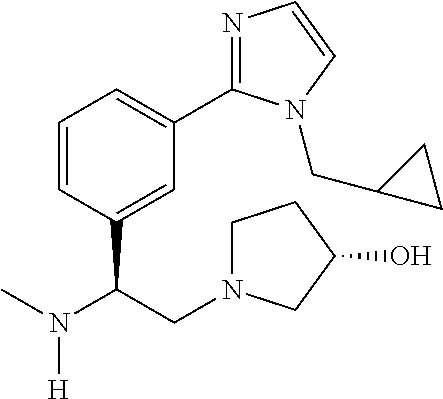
CN(C(CN1CCC(O)C1)C1=CC(C2=NC=CN2CC2CC2)=CC=C1)[H]
